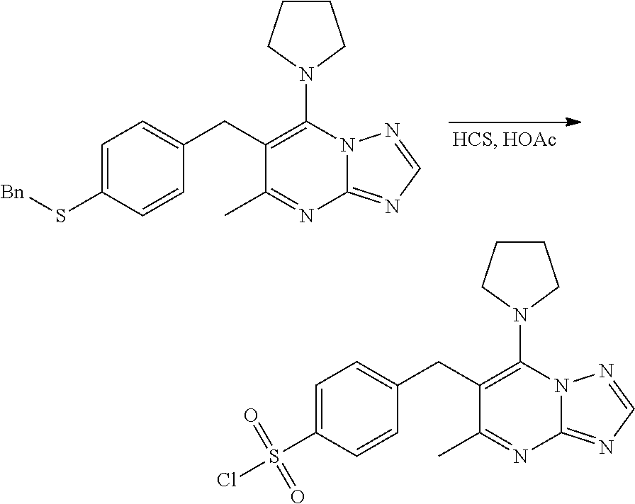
C1=C(S[Bn])C=CC(CC2=C(N3CCCC3)N3C(=NC=N3)N=C2C)=C1.C1=C(S(Cl)(=O)=O)C=CC(CC2=C(N3CCCC3)N3C(=NC=N3)N=C2C)=C1
